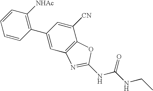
C1=CC=CC(C2=CC3=C(C([CN])=C2)OC(NC(NCC)=O)=N3)=C1[NHAc]
